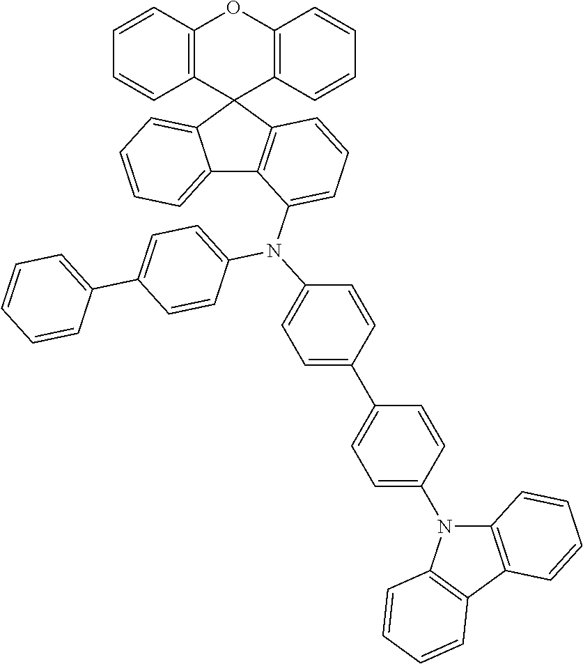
C12=C(C3(C4=C(O1)C=CC=C4)C1=CC=CC=C1C1=C3C=CC=C1N(C1=CC=C(C3=CC=CC=C3)C=C1)C1=CC=C(C3=CC=C(N4C5=C(C6=C4C=CC=C6)C=CC=C5)C=C3)C=C1)C=CC=C2
